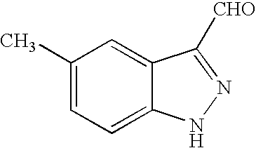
C1(C)=CC=C2C(=C1)C([CHO])=NN2
